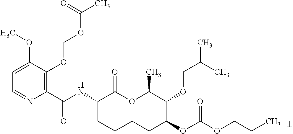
C1(C(NC2CCCCC(OC(OCCC)=O)C(OCC(C)C)C(C)OC2=O)=O)=C(OCOC(C)=O)C(OC)=CC=N1
